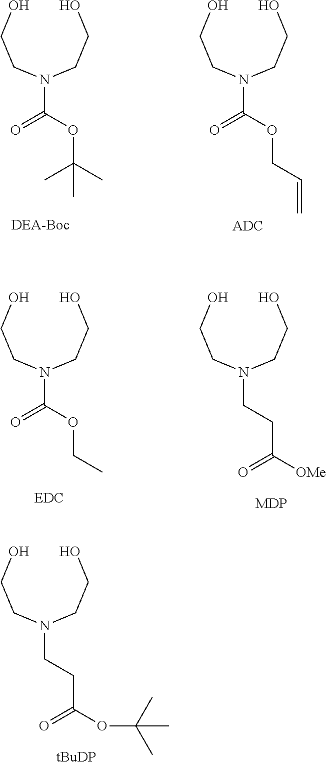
OCCN(CCO)C(OC(C)(C)C)=O.OCCN(CCO)C(OCC=C)=O.OCCN(CCO)C(OCC)=O.OCCN(CCO)CCC([OMe])=O.OCCN(CCO)CCC(OC(C)(C)C)=O
